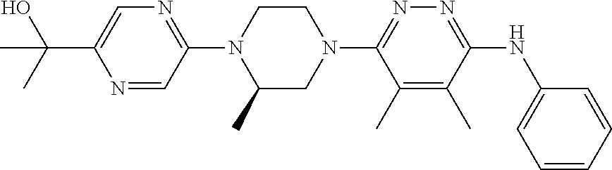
C1=CC=CC(NC2=NN=C(N3CCN(C4=NC=C(C(O)(C)C)N=C4)C(C)C3)C(C)=C2C)=C1
